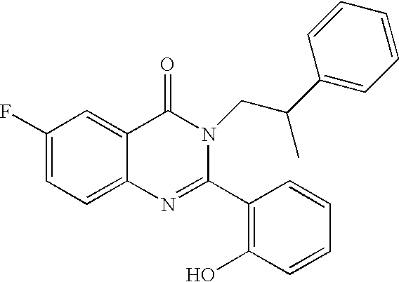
C1(F)=CC=C2C(=C1)C(=O)N(CC(C1=CC=CC=C1)C)C(C1=C(O)C=CC=C1)=N2
